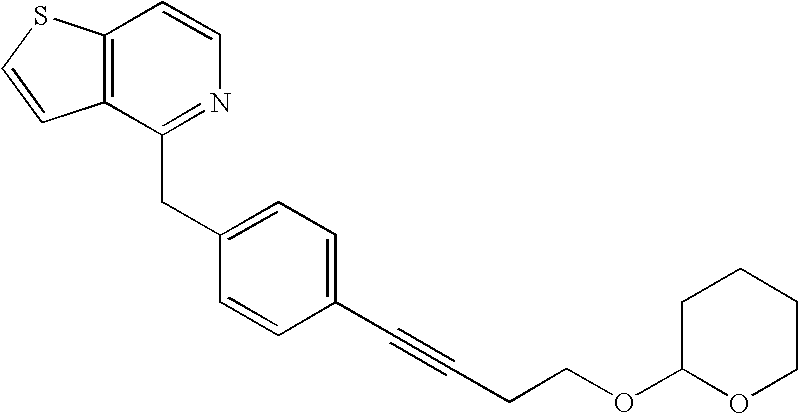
C12=C(C(CC3=CC=C(C#CCCOC4OCCCC4)C=C3)=NC=C1)C=CS2
